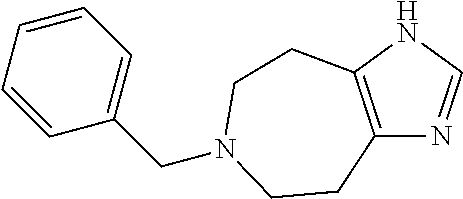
C12=C(NC=N1)CCN(CC1=CC=CC=C1)CC2
